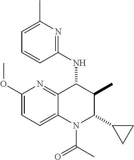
C1(OC)=CC=C2C(=N1)C(NC1=NC(C)=CC=C1)C(C)C(C1CC1)N2C(C)=O
